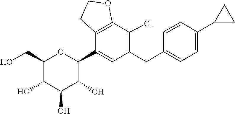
C1=CC(C2CC2)=CC=C1CC1=C(Cl)C2=C(C(C3OC(CO)C(O)C(O)C3O)=C1)CCO2
